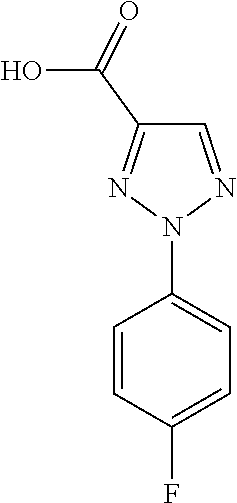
C1=CC(F)=CC=C1N1N=CC(C(O)=O)=N1
